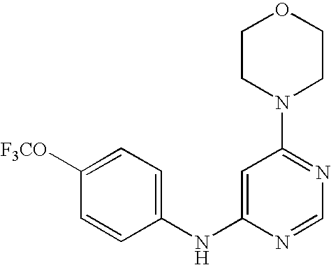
C1(NC2=CC(N3CCOCC3)=NC=N2)=CC=C([F3CO])C=C1
